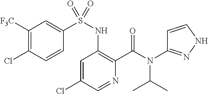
C1=C(Cl)C=NC(C(N(C(C)C)C2=NNC=C2)=O)=C1NS(=O)(C1=CC([F3C])=C(Cl)C=C1)=O
